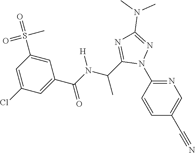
C1=CC(N2N=C(N(C)C)N=C2C(C)N([H])C(=O)C2=CC(Cl)=CC(S(C)(=O)=O)=C2)=NC=C1C#N
